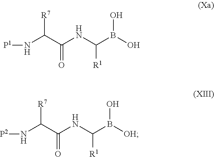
N(C(C(NC(B(O)O)[R1])=O)[R7])[P1].N(C(C(NC(B([OH])O)[R1])=O)[R7])[P2]
